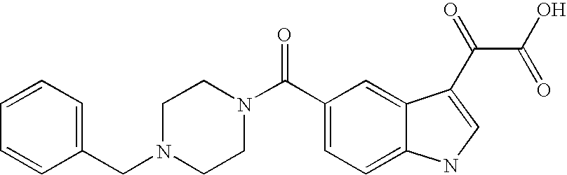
C1=CC=C(CN2CCN(C(C3=CC=C4C(=C3)C(C(C(=O)O)=O)=CN4)=O)CC2)C=C1
